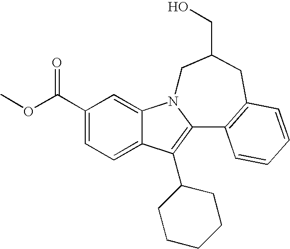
C12=CC=C(C(OC)=O)C=C1N1C(=C2C2CCCCC2)C2=C(CC(CO)C1)C=CC=C2
